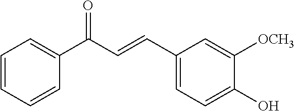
C1(C(C=CC2=CC=C(O)C([OCH3])=C2)=O)=CC=CC=C1
